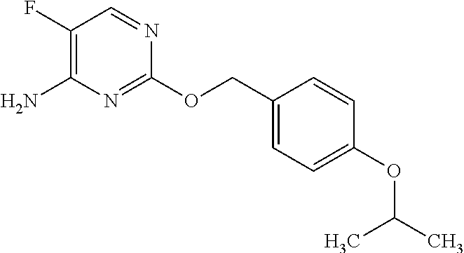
C1(COC2=NC(N)=C(F)C=N2)=CC=C(OC(C)C)C=C1
